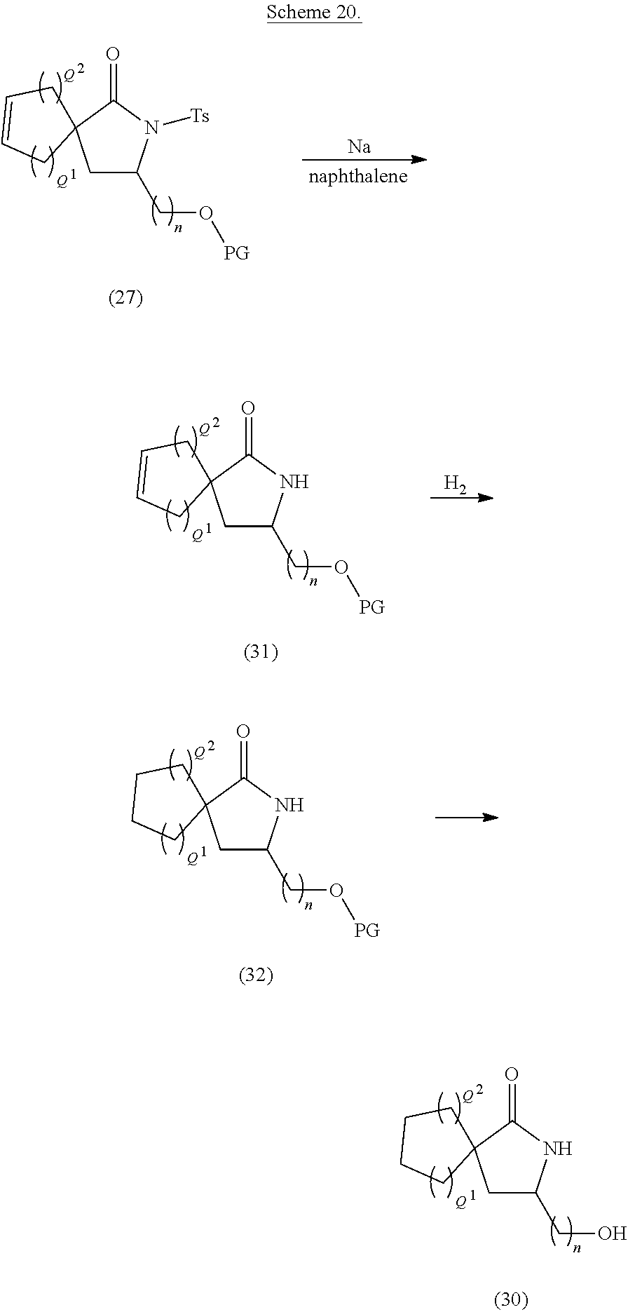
[Q].[Q].C1C(CO)NC(=O)C12CCCC2.[Q].[Q].C1C(CO[PG])N([Ts])C(=O)C12CC=CC2.[Na].[H2].[Q].[Q].C1C(CO[PG])NC(=O)C12CC=CC2.[Q].[Q].C1C(CO[PG])NC(=O)C12CCCC2
